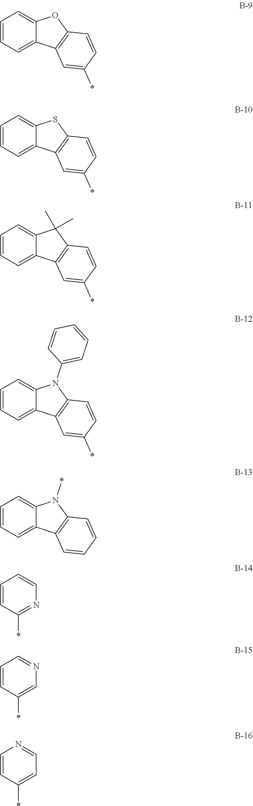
C1=CC=C2C(=C1)OC1=C2C=C(*)C=C1.C1=CC=C2C(=C1)SC1=C2C=C(*)C=C1.C1=CC=C2C(=C1)C(C)(C)C1=C2C=C(*)C=C1.C1=CC=C2C(=C1)N(C1=CC=CC=C1)C1=C2C=C(*)C=C1.C1=CC=C2C(=C1)N(*)C1=C2C=CC=C1.C1=CC(*)=NC=C1.C1=CC(*)=CN=C1.C1=CC(*)=CC=N1
